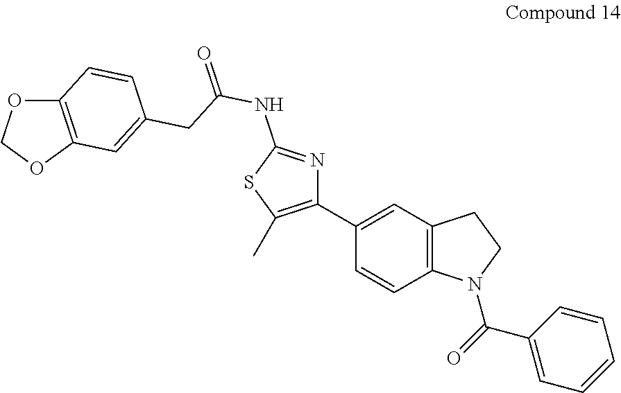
C1(C2=CC3=C(C=C2)N(C(=O)C2=CC=CC=C2)CC3)=C(C)SC(NC(=O)CC2=CC3=C(C=C2)OCO3)=N1
